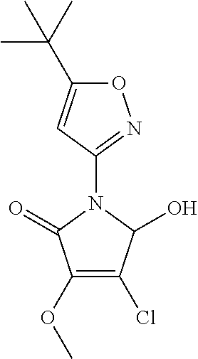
O1C(C(C)(C)C)=CC(N2C(=O)C(OC)=C(Cl)C2O)=N1
